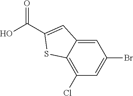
C1=C2C(=C(Cl)C=C1Br)SC(C(O)=O)=C2
